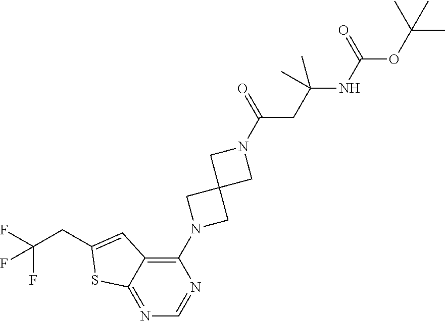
C12=NC=NC(N3CC4(C3)CN(C(=O)CC(NC(OC(C)(C)C)=O)(C)C)C4)=C1C=C(CC(F)(F)F)S2
